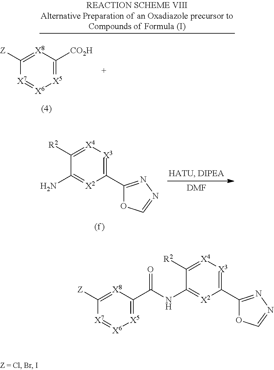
[DMF].C1(C2=NN=CO2)=[X3][X4]=C([R2])C(N)=[X2]1.[X5]1=C([CO2H])[X8]=C([Z])[X7]=[X6]1.[X5]1=C(C(NC2=[X2]C(C3=NN=CO3)=[X3][X4]=C2[R2])=O)[X8]=C([Z])[X7]=[X6]1
